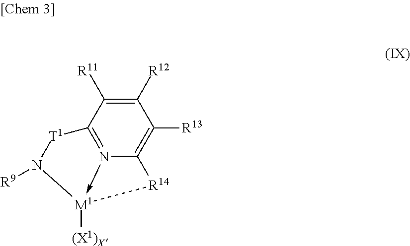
C1([R12])=C([R11])C2=N3->[M1]([(X1)X])([R14]C3=C1[R13])N([R9])[T1]2
